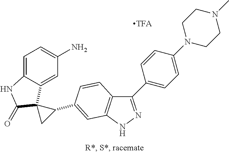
C12=C(NN=C1C1=CC=C(N3CCN(C)CC3)C=C1)C=C(C1C3(C4=CC(N)=CC=C4NC3=O)C1)C=C2
